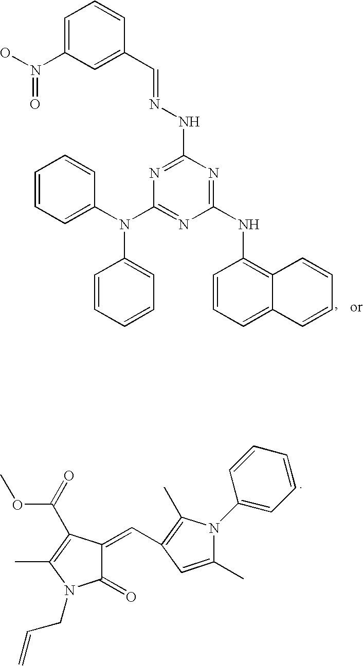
C1=C(N(O)=O)C=C(C=NNC2=NC(N(C3=CC=CC=C3)C3=CC=CC=C3)=NC(NC3=C4C(=CC=C3)C=CC=C4)=N2)C=C1.C1(=O)C(=CC2=C(C)N(C3=CC=CC=C3)C(C)=C2)C(C(OC)=O)=C(C)N1CC=C
